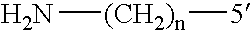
N[(CH2)n][5]
